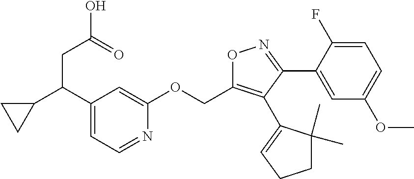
C(C1=C(C2=CCCC2(C)C)C(C2=CC(OC)=CC=C2F)=NO1)OC1=CC(C(C2CC2)CC(=O)O)=CC=N1
